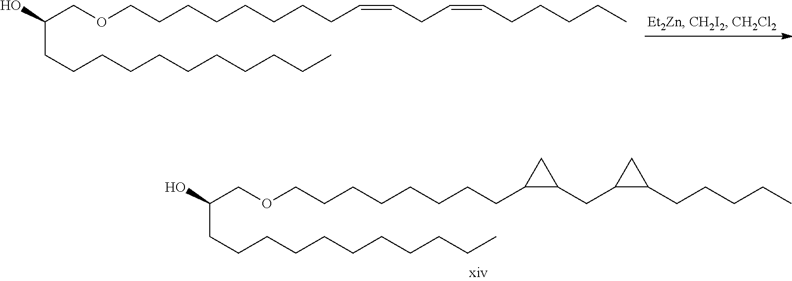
C(COCCCCCCCCC=CCC=CCCCCC)(O)CCCCCCCCCCC.C(COCCCCCCCCC1C(CC2C(CCCCC)C2)C1)(O)CCCCCCCCCCC
